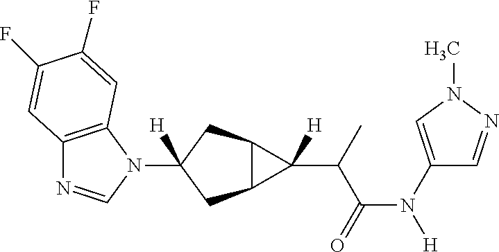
C12=C(N(C3([H])CC4C(C3)C4(C(C(N([H])C3=CN(C)N=C3)=O)C)[H])C=N1)C=C(F)C(F)=C2
